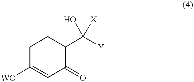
C1C([WO])=CC(=O)C(C([X])(O)[Y])C1
